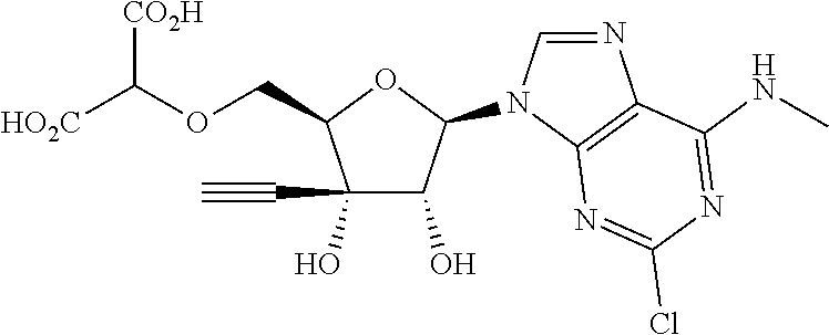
C(C1C(O)(C#C)C(O)C(N2C=NC3=C2N=C(Cl)N=C3NC)O1)OC([HO2C])[CO2H]
